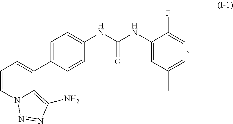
C1=C(C2=CC=CN3C2=C(N)N=N3)C=CC(NC(NC2=CC(C)=CC=C2F)=O)=C1
